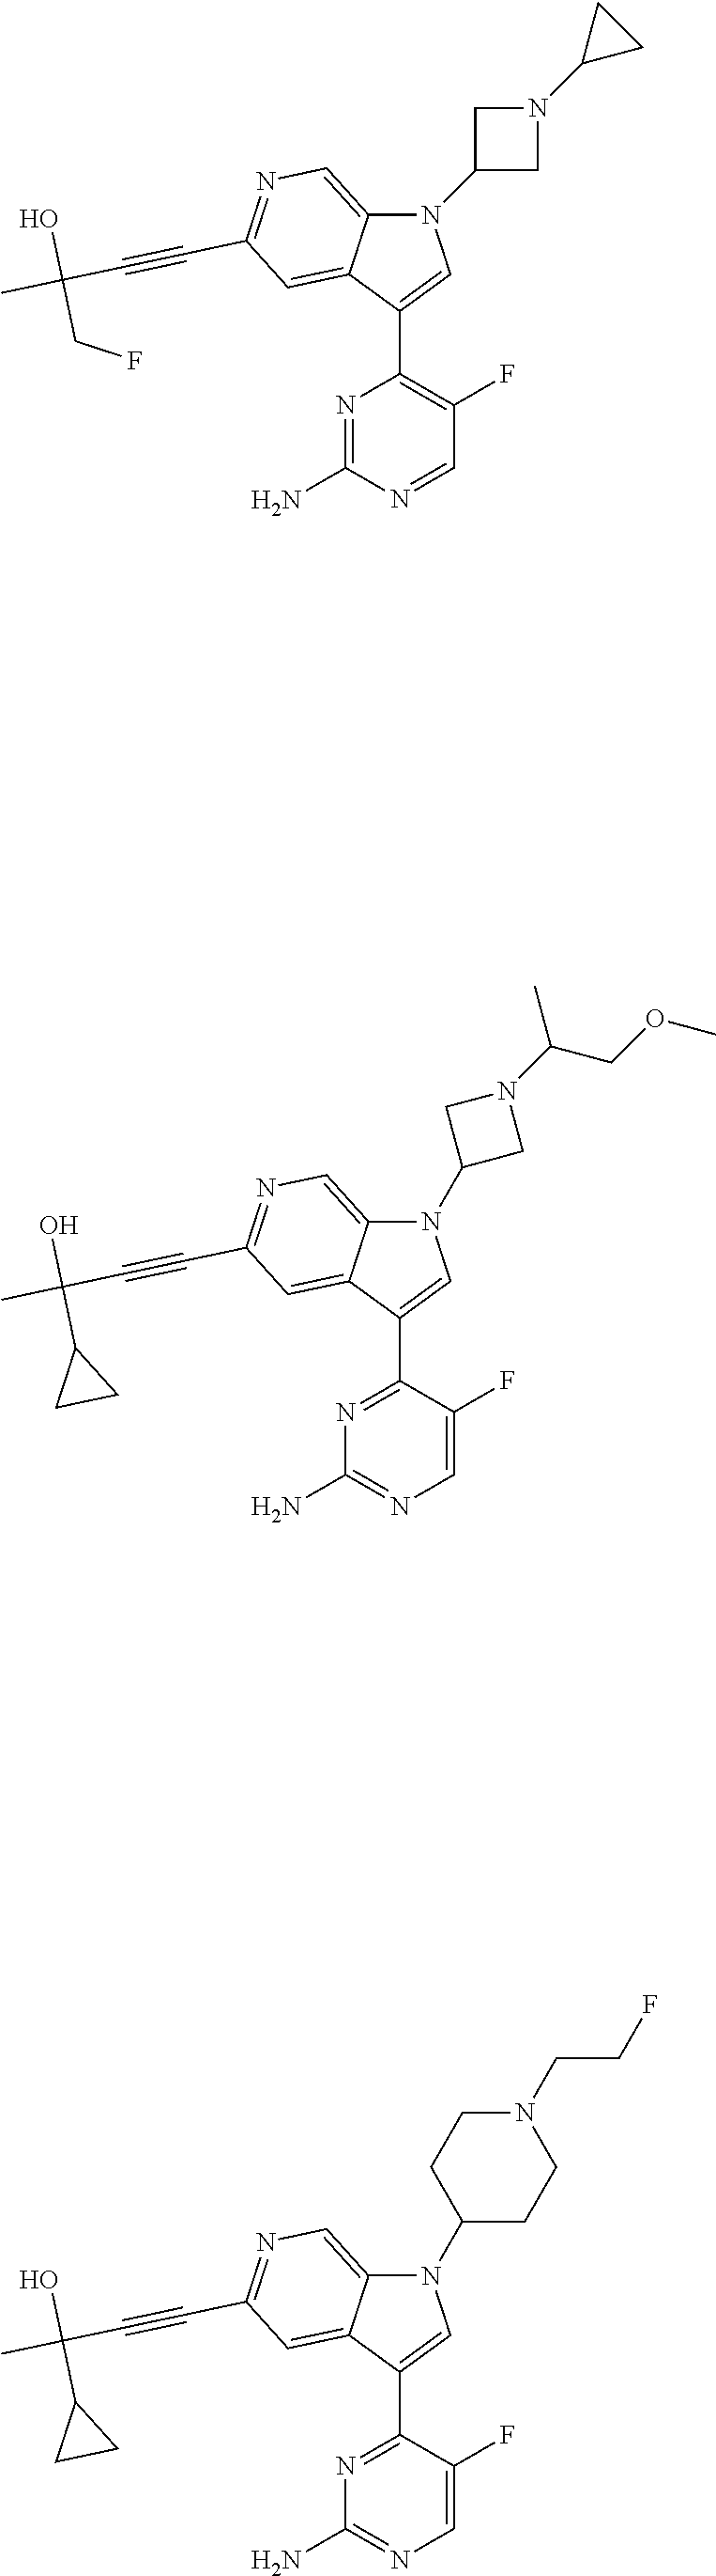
N1(C2CN(C3CC3)C2)C2=CN=C(C#CC(C)(O)CF)C=C2C(C2=C(F)C=NC(N)=N2)=C1.N1(C2CN(C(C)COC)C2)C2=CN=C(C#CC(C)(O)C3CC3)C=C2C(C2=NC(N)=NC=C2F)=C1.N1(C2CCN(CCF)CC2)C2=CN=C(C#CC(C)(O)C3CC3)C=C2C(C2=NC(N)=NC=C2F)=C1
